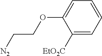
C1([EtO2C])=CC=CC=C1OCC[N2]
